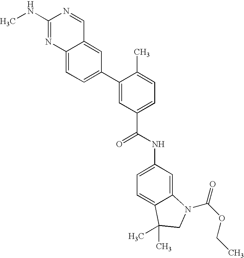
C1(NC)=NC2=CC=C(C3=CC(C(NC4=CC=C5C(=C4)N(C(OCC)=O)CC5(C)C)=O)=CC=C3C)C=C2C=N1
